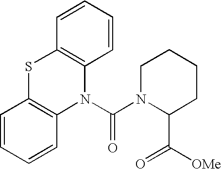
C1=CC=CC2=C1SC1=C(N2C(N2C(C([OMe])=O)CCCC2)=O)C=CC=C1
